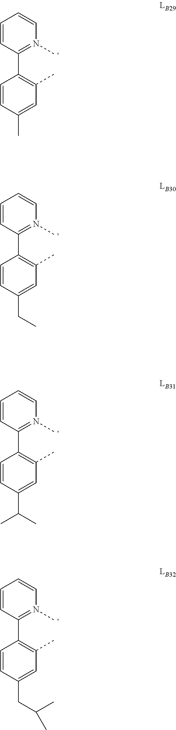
C1=CC(C2=C(C)C=C(C)C=C2)=N(C)C=C1.C1=CC(C2=C(C)C=C(CC)C=C2)=N(C)C=C1.C1=CC(C2=C(C)C=C(C(C)C)C=C2)=N(C)C=C1.C1=CC(C2=C(C)C=C(CC(C)C)C=C2)=N(C)C=C1
